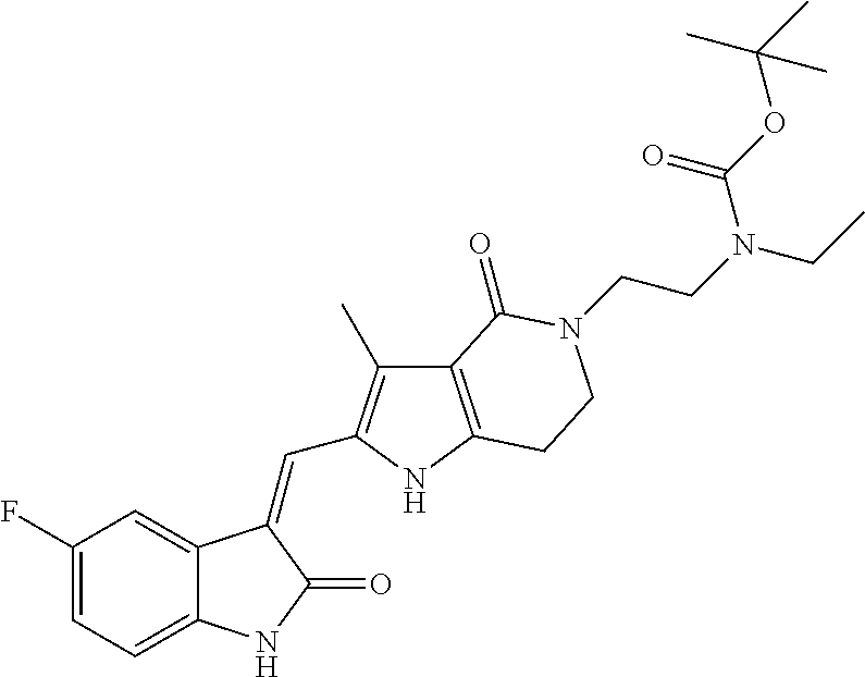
C1(F)=CC=C2C(=C1)C(=CC1=C(C)C3=C(N1)CCN(CCN(CC)C(OC(C)(C)C)=O)C3=O)C(=O)N2
